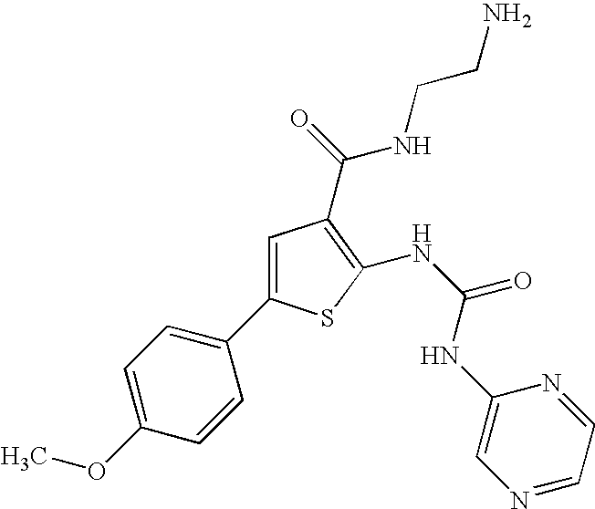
C1=C(C2=CC=C(OC)C=C2)SC(NC(=O)NC2=CN=CC=N2)=C1C(NCCN)=O
